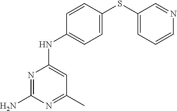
C1=CC(SC2=CC=CN=C2)=CC=C1NC1=CC(C)=NC(N)=N1
